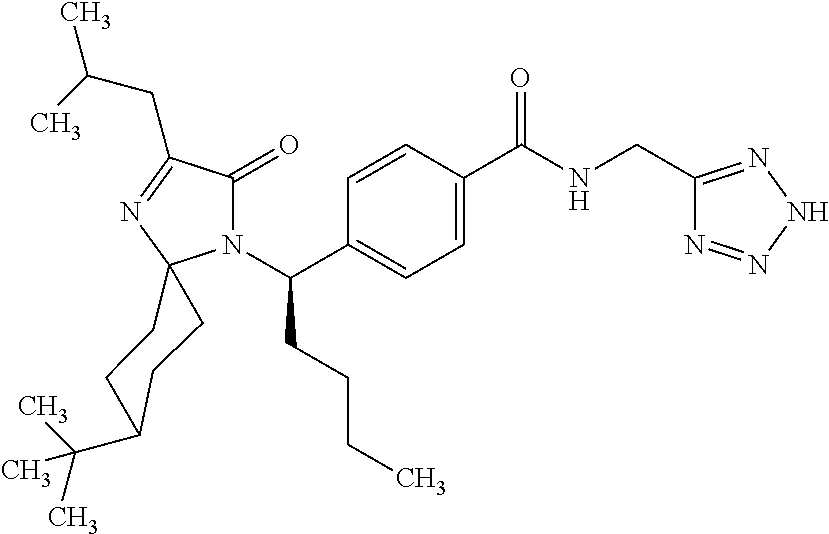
C1=C(C(=O)NCC2=NNN=N2)C=CC(C(N2C(=O)C(CC(C)C)=NC23CCC(C(C)(C)C)CC3)CCCC)=C1
